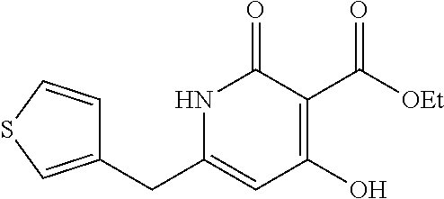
C1(CC2=CC(O)=C(C([OEt])=O)C(=O)N2)=CSC=C1
